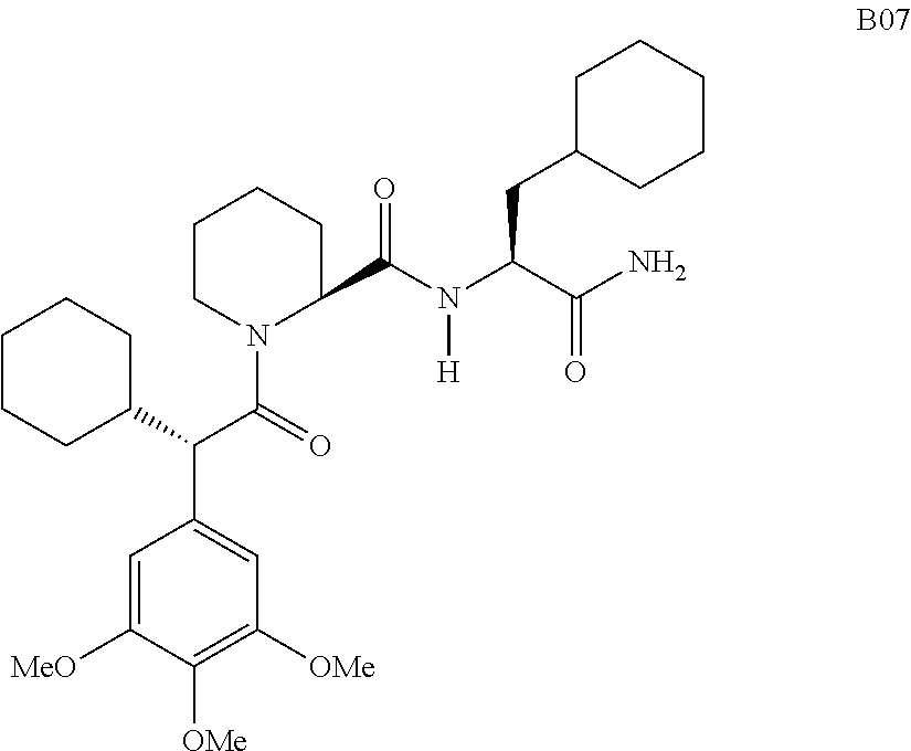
C1=C([MeO])C([OMe])=C([OMe])C=C1C(C1CCCCC1)C(=O)N1C(C(N(C(C(=O)N)CC2CCCCC2)[H])=O)CCCC1
